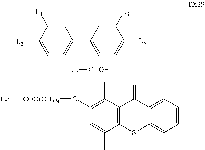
[L2]C1=CC=C(C2=CC=C([L5])C([L6])=C2)C=C1[L1].[COOH][L1:].C1(O[COO(CH2)4][L2:])=C(C)C2=C(C(C)=C1)SC1=CC=CC=C1C2=O
